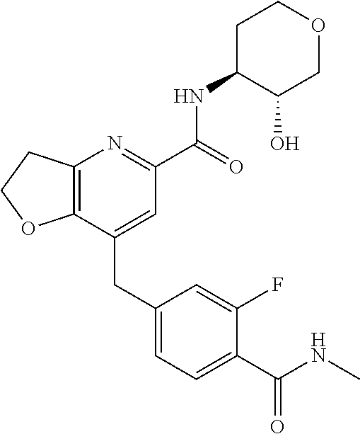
C12=C(CCO1)N=C(C(NC1C(O)COCC1)=O)C=C2CC1=CC=C(C(NC)=O)C(F)=C1
